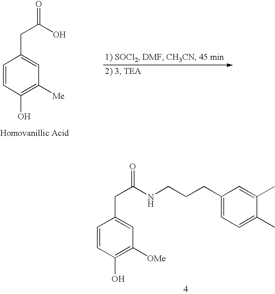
C1=CC(O)=C([Me])C=C1CC(=O)O.C1=CC(O)=C([OMe])C=C1CC(=O)NCCCC1=CC=C(C)C(C)=C1
